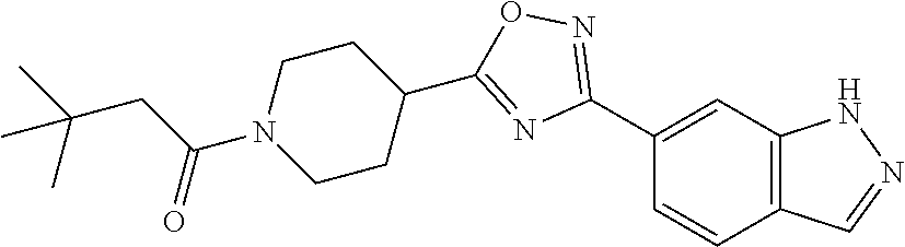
C1(C2=NOC(C3CCN(C(CC(C)(C)C)=O)CC3)=N2)=CC2=C(C=C1)C=NN2
